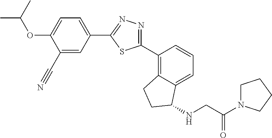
C1(C#N)=CC(C2=NN=C(C3=C4C(=CC=C3)C(NCC(N3CCCC3)=O)CC4)S2)=CC=C1OC(C)C
